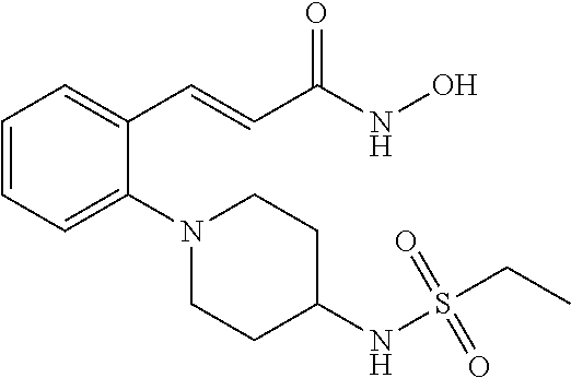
C1=CC=C(N2CCC(NS(=O)(=O)CC)CC2)C(C=CC(NO)=O)=C1
